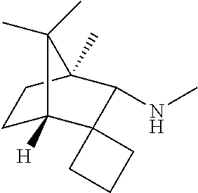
C1C2([H])C3(C(NC)C(C)(C1)C2(C)C)CCC3
